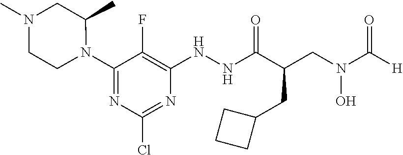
N1(C2=NC(Cl)=NC(NNC(C(CN(C([H])=O)O)CC3CCC3)=O)=C2F)C(C)CN(C)CC1
